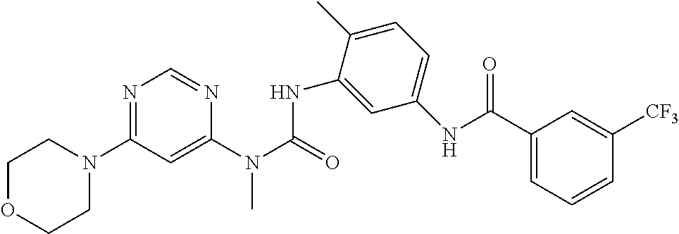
N1(C2=NC=NC(N(C(=O)NC3=CC(NC(C4=CC=CC([CF3])=C4)=O)=CC=C3C)C)=C2)CCOCC1
